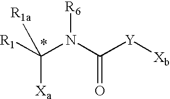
[R1]C(N(C([Y][Xb])=O)[R6])([Xa])[R1a]
